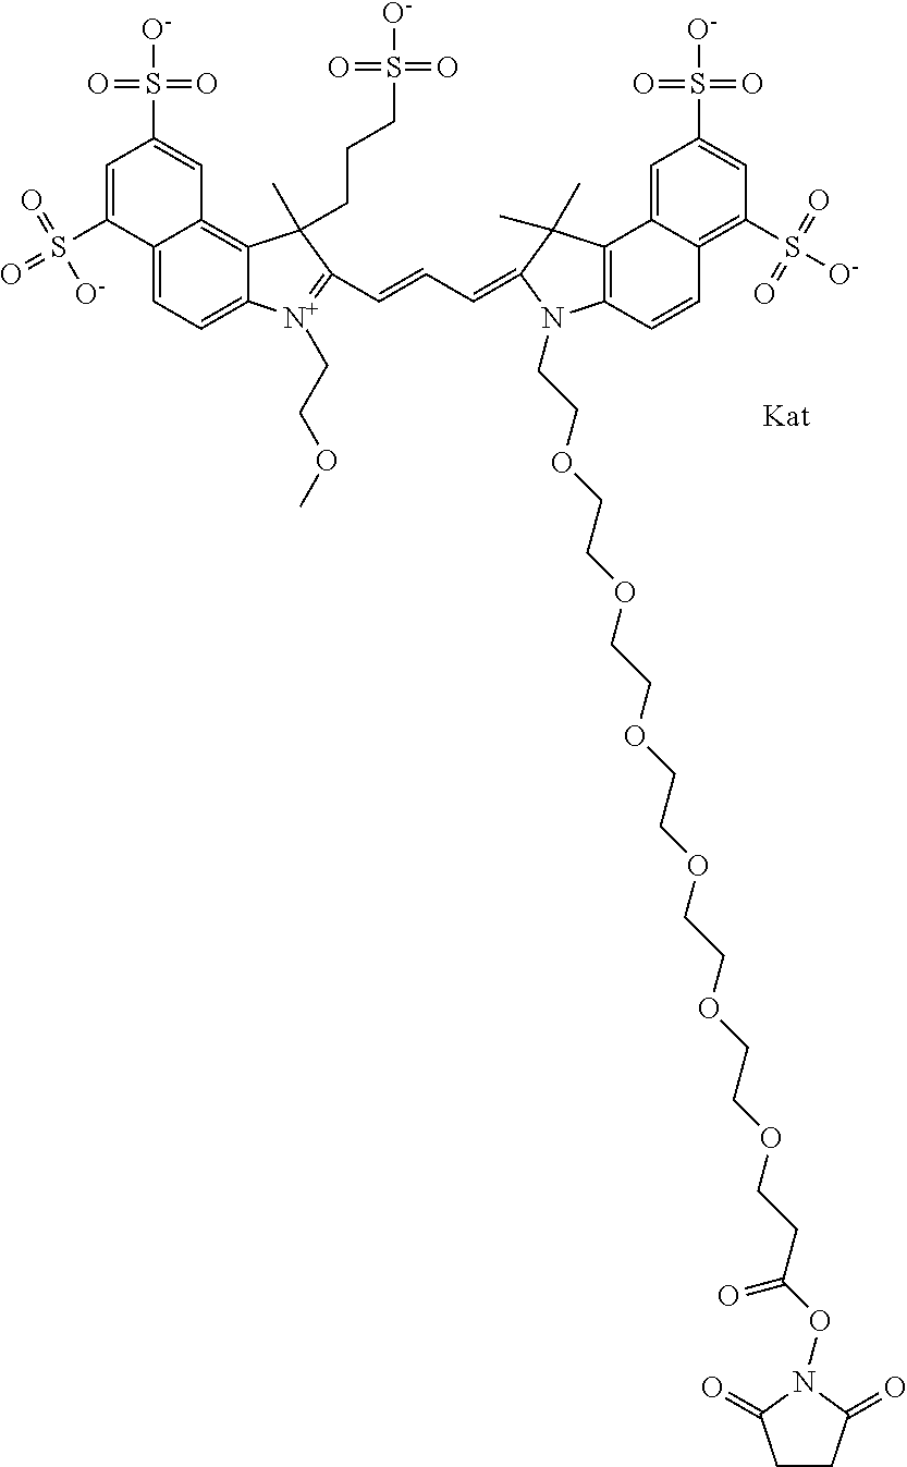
C12=CC=C3C(=C1C=C(S(=O)(=O)[O-])C=C2S(=O)(=O)[O-])C(CCCS(=O)(=O)[O-])(C)C(C=CC=C1C(C)(C)C2=C(C=CC4=C(S([O-])(=O)=O)C=C(S(=O)(=O)[O-])C=C24)N1CCOCCOCCOCCOCCOCCOCCC(ON1C(=O)CCC1=O)=O)=[N+]3CCOC
